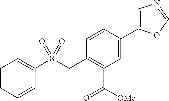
C1=CC=CC(S(CC2=C(C(=O)[OMe])C=C(C3=CN=CO3)C=C2)(=O)=O)=C1
